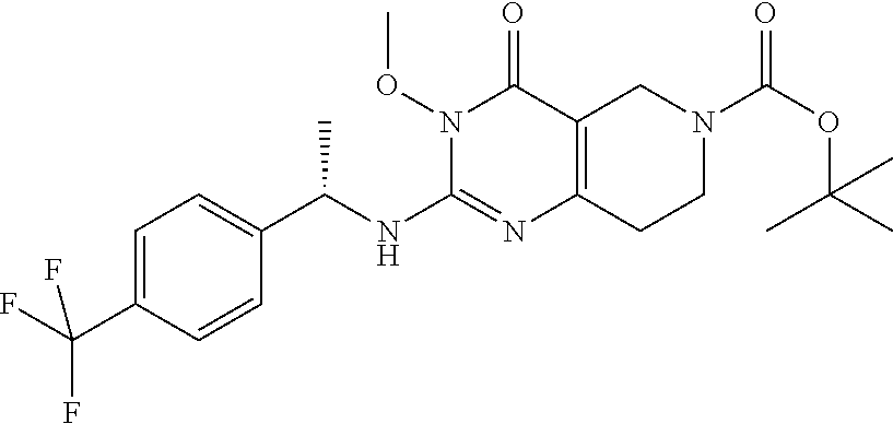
N1(OC)C(NC(C2=CC=C(C(F)(F)F)C=C2)C)=NC2=C(C1=O)CN(C(OC(C)(C)C)=O)CC2
